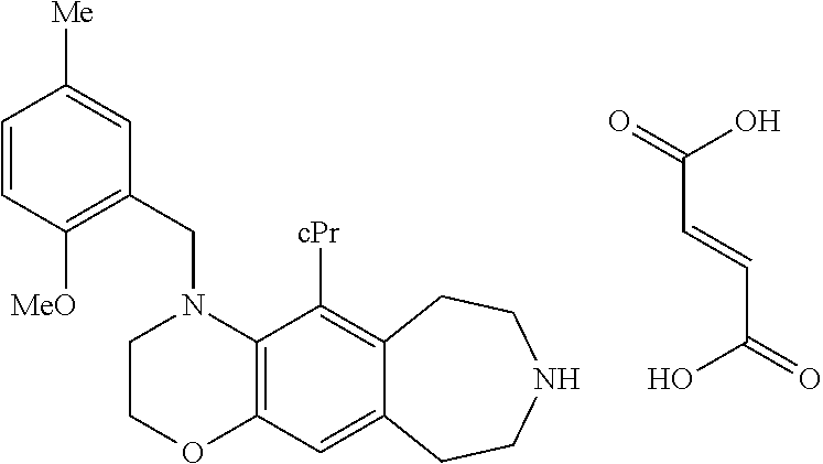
C(N1CCOC2=C1C([cPr])=C1C(=C2)CCNCC1)C1=C([MeO])C=CC([Me])=C1.O=C(C=CC(=O)O)O
